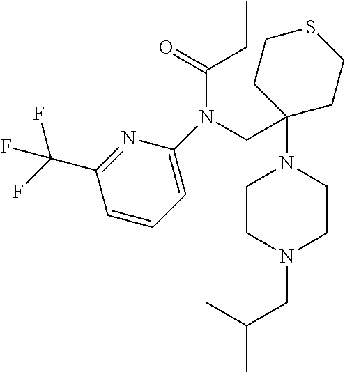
N1=C(C(F)(F)F)C=CC=C1N(CC1(N2CCN(CC(C)C)CC2)CCSCC1)C(CC)=O
